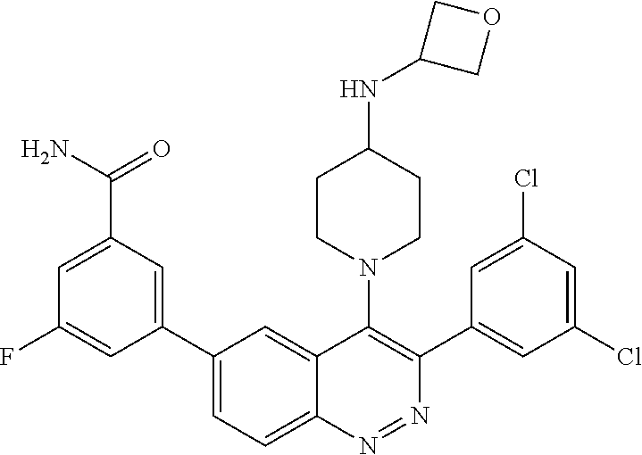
C1(C2=CC(C(=O)N)=CC(F)=C2)=CC=C2C(=C1)C(N1CCC(NC3COC3)CC1)=C(C1=CC(Cl)=CC(Cl)=C1)N=N2
